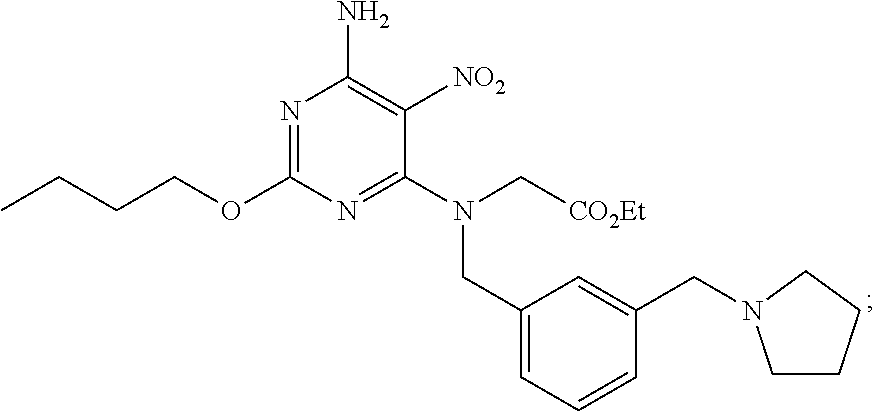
C1CCCN1CC1=CC(CN(C2=NC(OCCCC)=NC(N)=C2[NO2])C[CO2Et])=CC=C1
